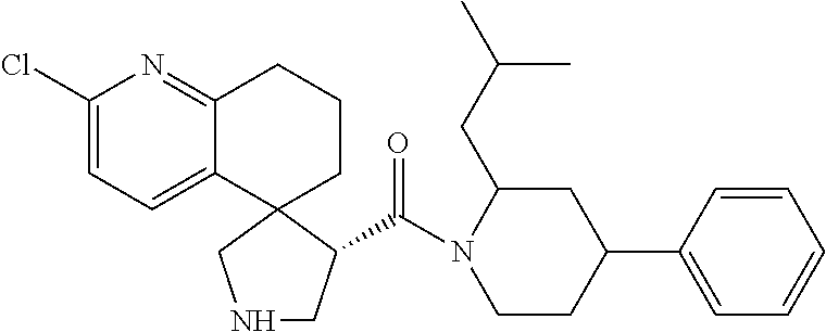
N1(C(=O)C2C3(CCCC4=NC(Cl)=CC=C43)CNC2)CCC(C2=CC=CC=C2)CC1CC(C)C
